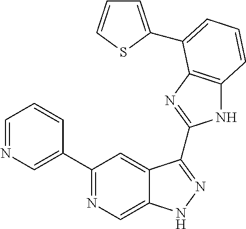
C1=NC=C(C2=NC=C3C(=C2)C(C2=NC4=C(N2)C=CC=C4C2=CC=CS2)=NN3)C=C1
